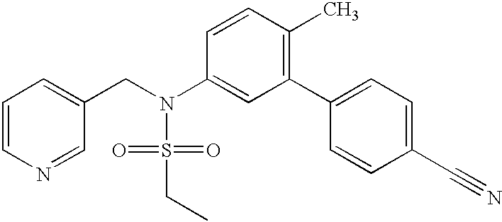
C1=CN=CC(CN(S(=O)(=O)CC)C2=CC(C3=CC=C(C#N)C=C3)=C(C)C=C2)=C1
